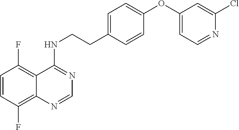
C1=CC(F)=C2C(=C1F)C(NCCC1=CC=C(OC3=CC=NC(Cl)=C3)C=C1)=NC=N2
